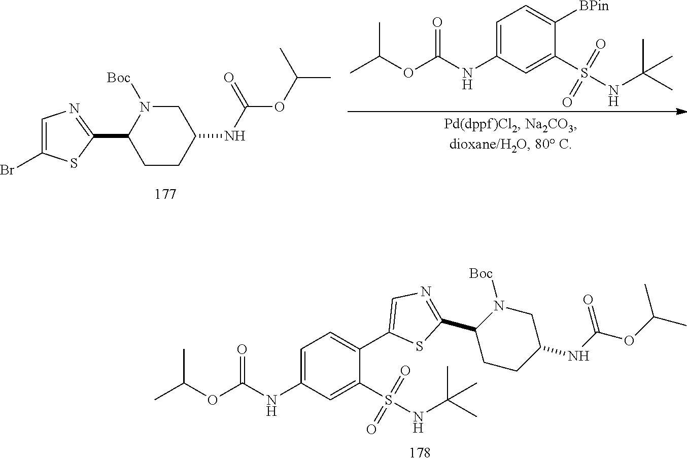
C1(C2=NC=C(Br)S2)CCC(NC(OC(C)C)=O)CN1[Boc].CC(OC(NC1=CC=C([BPin])C(S(NC(C)(C)C)(=O)=O)=C1)=O)C.CC(OC(NC1=CC=C(C2=CN=C(C3CCC(NC(OC(C)C)=O)CN3[Boc])S2)C(S(NC(C)(C)C)(=O)=O)=C1)=O)C
